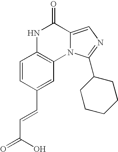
C1=CC(C=CC(=O)O)=CC2=C1NC(=O)C1=CN=C(C3CCCCC3)N21
